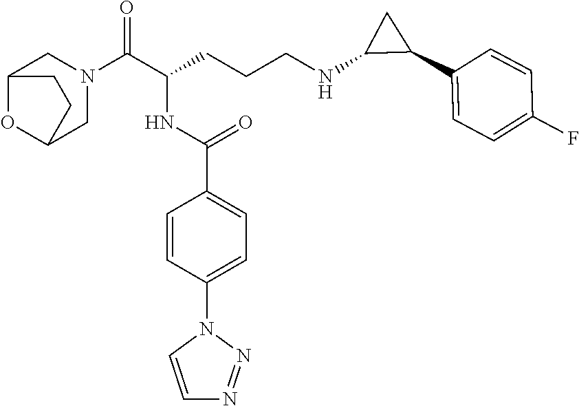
C12OC(CN(C(C(CCCNC3C(C4=CC=C(F)C=C4)C3)NC(C3=CC=C(N4C=CN=N4)C=C3)=O)=O)C1)CC2
